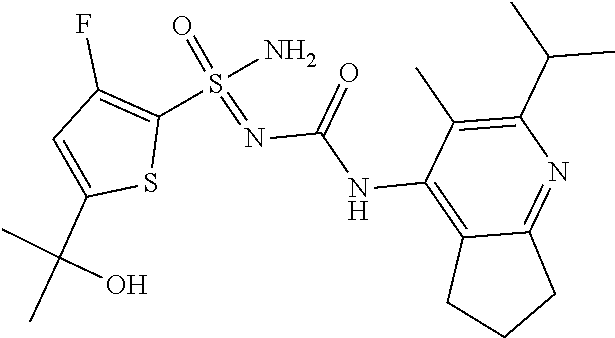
C1(C(C)C)=C(C)C(NC(N=S(=O)(N)C2=C(F)C=C(C(C)(O)C)S2)=O)=C2C(=N1)CCC2
